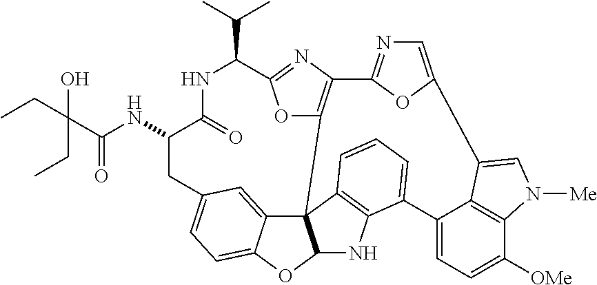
C1(C(C)C)NC(=O)C(NC(C(CC)(O)CC)=O)CC2=CC=C3C(=C2)C24C(O3)NC3=C2C=CC=C3C2=CC=C([OMe])C3=C2C(=CN3[Me])C2=CN=C(O2)C2=C4OC1=N2
